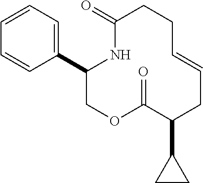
C1(C2=CC=CC=C2)COC(=O)C(C2CC2)CC=CCCC(=O)N1
